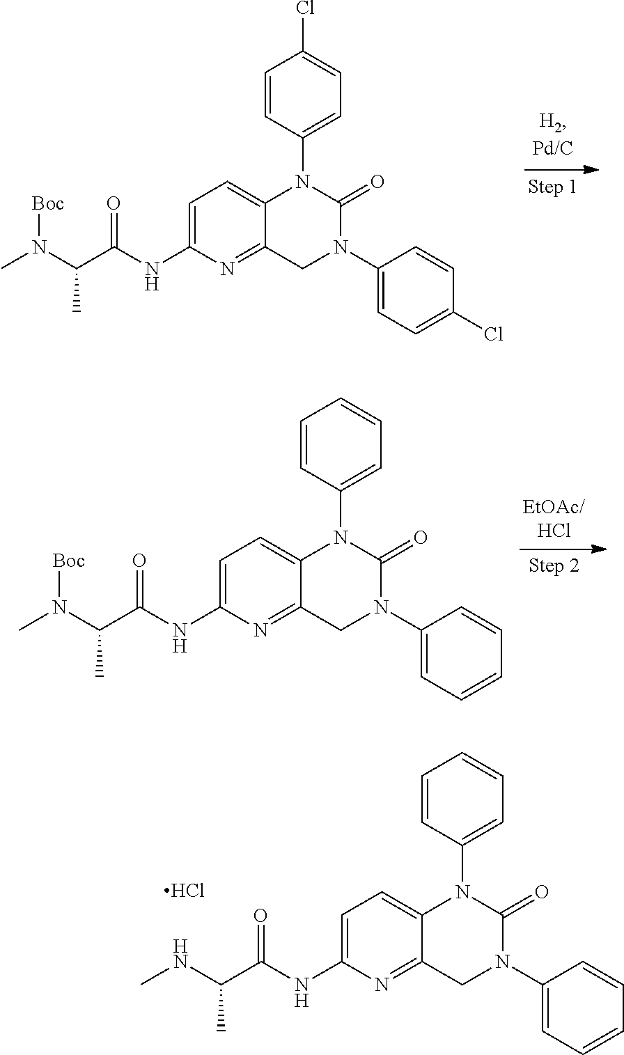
CN(C(C(=O)NC1=CC=C2C(=N1)CN(C1=CC=C(Cl)C=C1)C(=O)N2C1=CC=C(Cl)C=C1)C)[Boc].CN(C(C(=O)NC1=CC=C2C(=N1)CN(C1=CC=CC=C1)C(=O)N2C1=CC=CC=C1)C)[Boc].CNC(C(=O)NC1=CC=C2C(=N1)CN(C1=CC=CC=C1)C(=O)N2C1=CC=CC=C1)C.Cl
